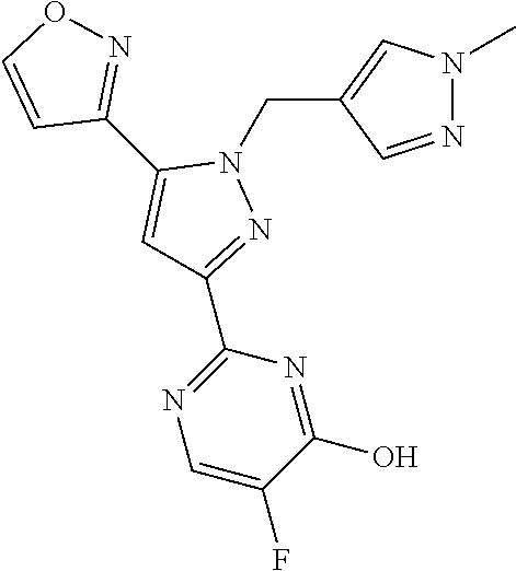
C1(CN2C(C3=NOC=C3)=CC(C3=NC=C(F)C(O)=N3)=N2)=CN(C)N=C1
